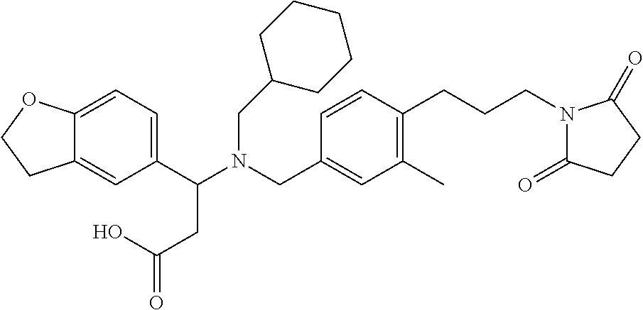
C1(C(N(CC2=CC(C)=C(CCCN3C(=O)CCC3=O)C=C2)CC2CCCCC2)CC(=O)O)=CC=C2C(=C1)CCO2
